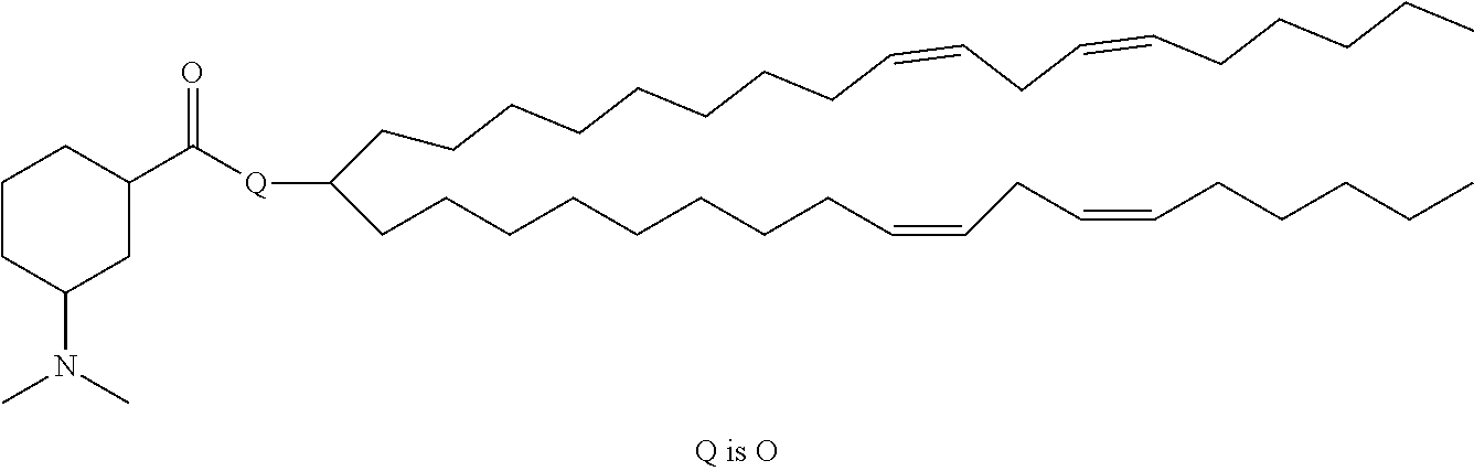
C(CCCCCCCCC=CCC=CCCCCC)(CCCCCCCCC=CCC=CCCCCC)[Q]C(C1CCCC(N(C)C)C1)=O
